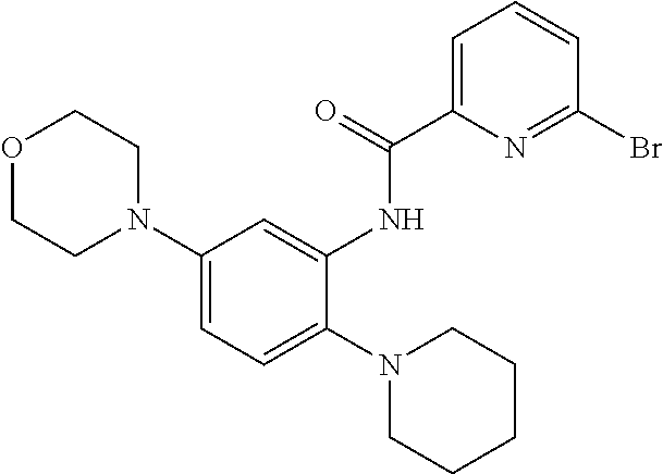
O1CCN(C2=CC=C(N3CCCCC3)C(NC(C3=CC=CC(Br)=N3)=O)=C2)CC1
